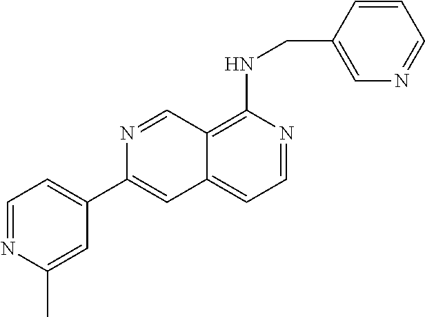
C12=C(NCC3=CN=CC=C3)N=CC=C1C=C(C1=CC=NC(C)=C1)N=C2
